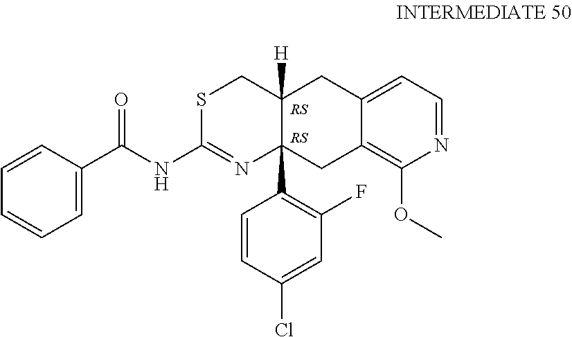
S1C(NC(C2=CC=CC=C2)=O)=NC2(C3=C(F)C=C(Cl)C=C3)C([H])(C1)CC1=CC=NC(OC)=C1C2
